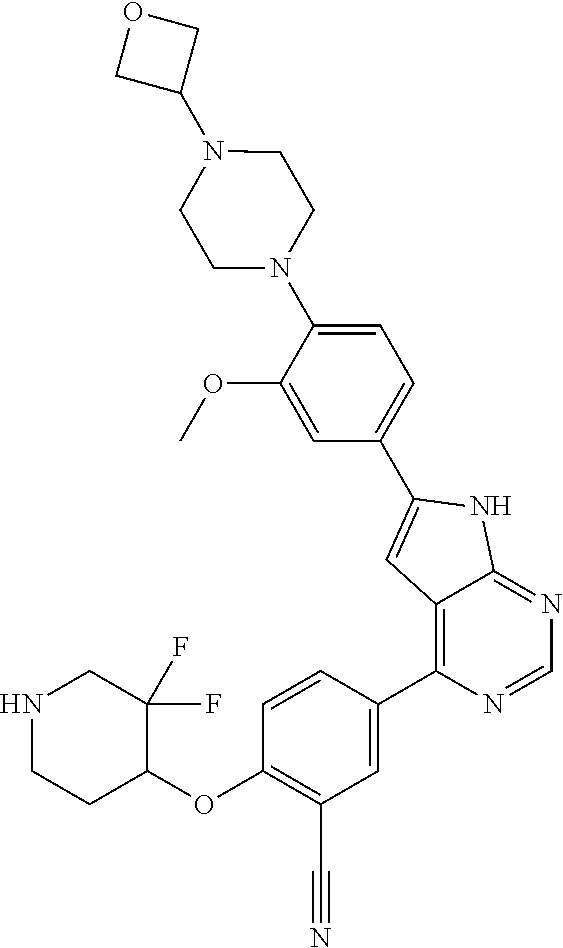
N1CCC(OC2=C(C#N)C=C(C3=C4C(=NC=N3)NC(C3=CC=C(N5CCN(C6COC6)CC5)C(OC)=C3)=C4)C=C2)C(F)(F)C1
